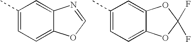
C1(C)=CC=C2C(=C1)N=CO2.C1(C)=CC=C2C(=C1)OC(F)(F)O2
